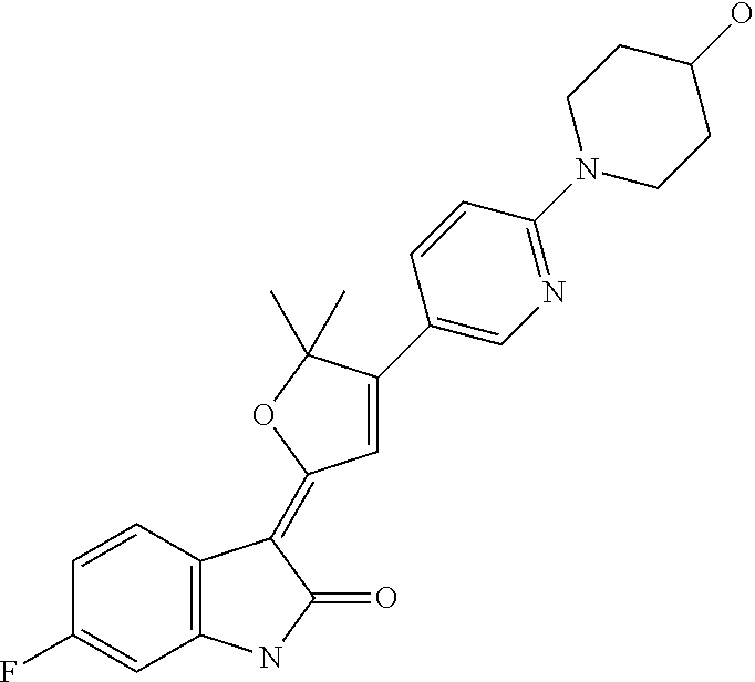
C1(F)=CC2=C(C(=C3C=C(C4=CN=C(N5CCC(O)CC5)C=C4)C(C)(C)O3)C(=O)N2)C=C1
